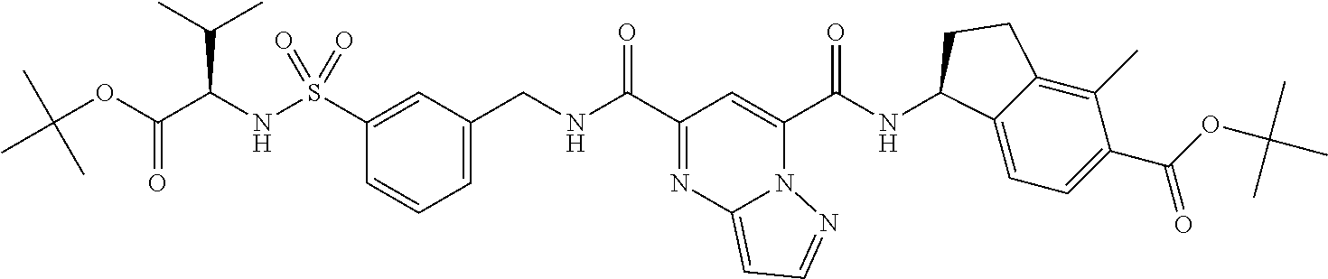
C1(S(NC(C(OC(C)(C)C)=O)C(C)C)(=O)=O)=CC(CNC(C2=NC3=CC=NN3C(C(NC3C4=CC=C(C(=O)OC(C)(C)C)C(C)=C4CC3)=O)=C2)=O)=CC=C1
